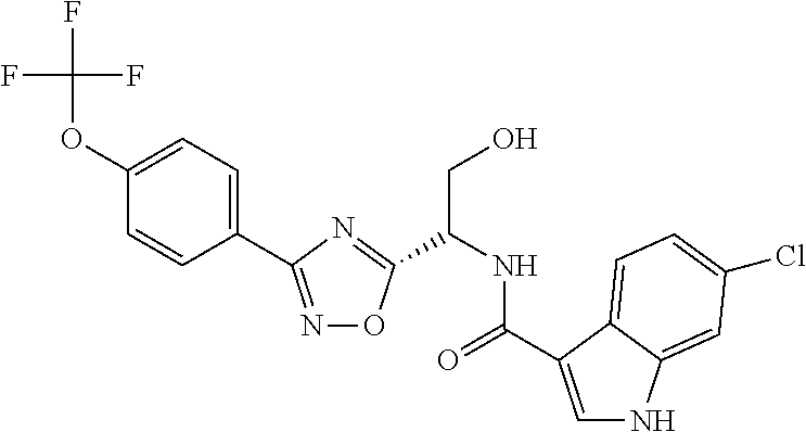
C1=C(OC(F)(F)F)C=CC(C2=NOC(C(CO)NC(=O)C3=CNC4=CC(Cl)=CC=C43)=N2)=C1
